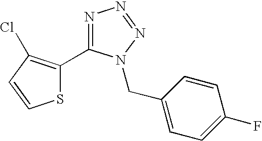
N1=C(C2=C(Cl)C=CS2)N(CC2=CC=C(F)C=C2)N=N1
